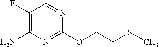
C1(F)=C(N)N=C(OCCSC)N=C1
